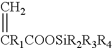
C=[CR1COOSiR2R3R4]
